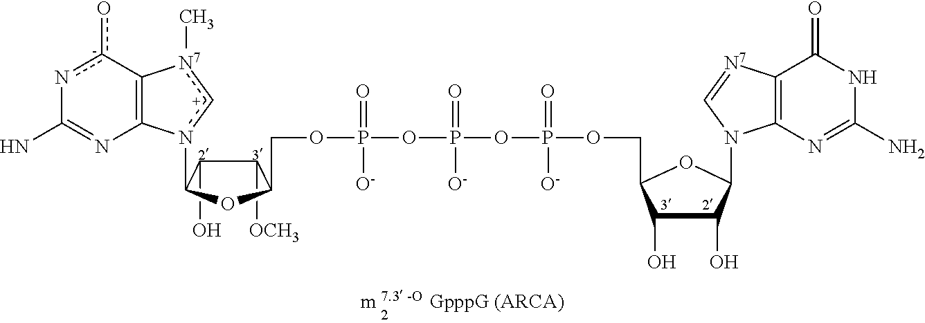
C1(O)C([OCH3])C(COP(OP(=O)([O-])OP(=O)([O-])OCC2C(O)C(O)C(N3C4=C([N7]=C3)C(=O)NC(N)=N4)O2)(=O)[O-])OC1n1[c+][N7](C)C2=C1N=C(N)n[c-]2o
